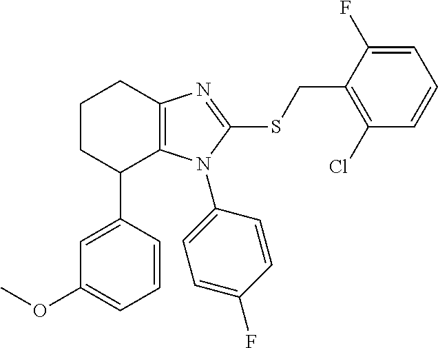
C1(C2=CC(OC)=CC=C2)C2=C(N=C(SCC3=C(Cl)C=CC=C3F)N2C2=CC=C(F)C=C2)CCC1
